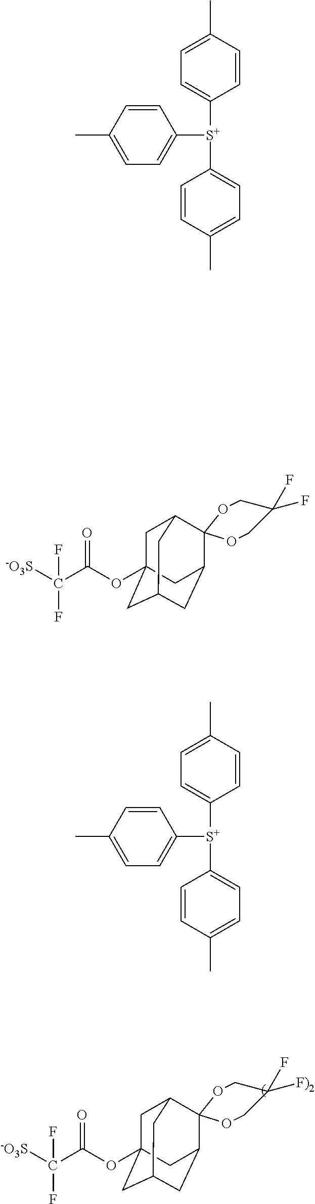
[-O3S]C(C(OC12CC3C4(C(CC(C1)C3)C2)OCC(F)([F)2])CO4)=O)(F)F.[-O3S]C(C(OC12CC3C4(C(CC(C1)C3)C2)OCC(F)(F)CO4)=O)(F)F.C1=C(C)C=CC([S+](C2=CC=C(C)C=C2)C2=CC=C(C)C=C2)=C1.C1=C(C)C=CC([S+](C2=CC=C(C)C=C2)C2=CC=C(C)C=C2)=C1
